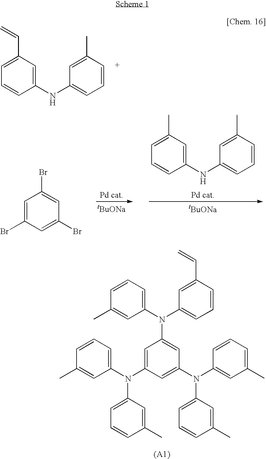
C1(N(C2=CC=CC(C=C)=C2)C2=CC(N(C3=CC(C)=CC=C3)C3=CC=CC(C)=C3)=CC(N(C3=CC=CC(C)=C3)C3=CC=CC(C)=C3)=C2)=CC=CC(C)=C1.C1=C(C=C)C=C(NC2=CC=CC(C)=C2)C=C1.C1=C(C)C=C(NC2=CC=CC(C)=C2)C=C1.C1=C(Br)C=C(Br)C=C1Br
